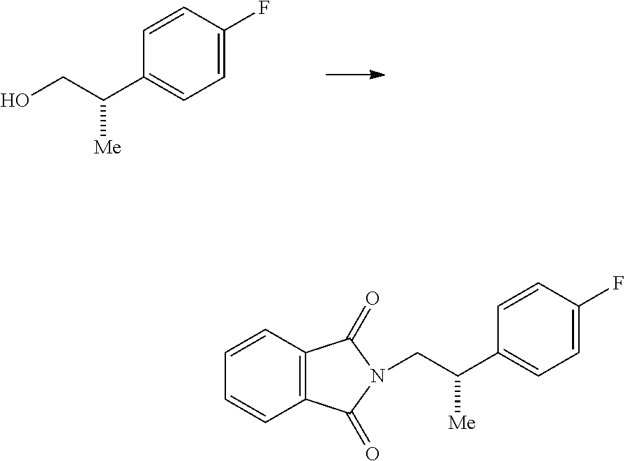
C1=C(C(CO)[Me])C=CC(F)=C1.C1=C(C(CN2C(=O)C3=C(C=CC=C3)C2=O)[Me])C=CC(F)=C1
